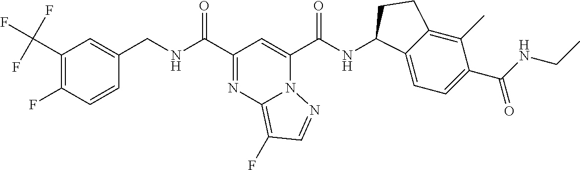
C1(C(F)(F)F)=C(F)C=CC(CNC(C2=NC3=C(F)C=NN3C(C(NC3C4=CC=C(C(NCC)=O)C(C)=C4CC3)=O)=C2)=O)=C1
